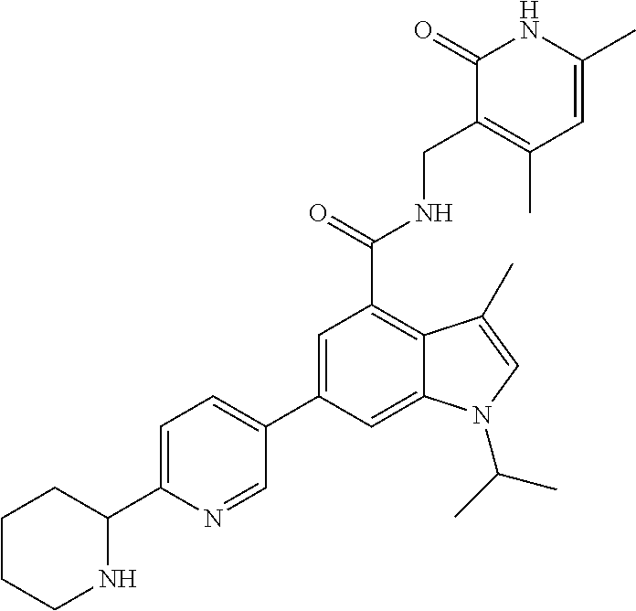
C1=C(C2CCCCN2)N=CC(C2=CC(C(=O)NCC3=C(C)C=C(C)NC3=O)=C3C(=C2)N(C(C)C)C=C3C)=C1
